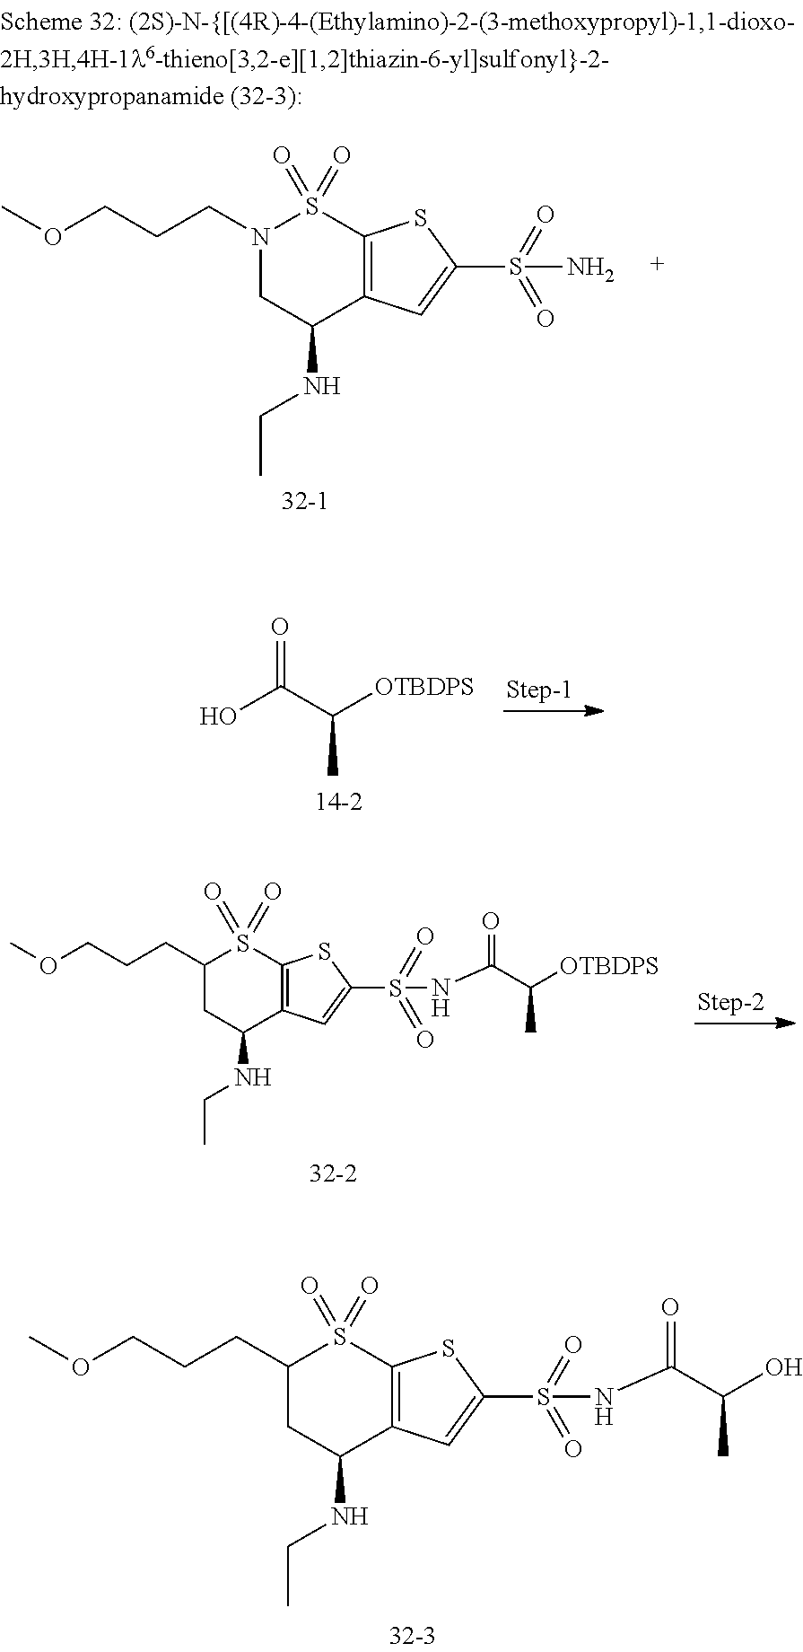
N1(CCCOC)CC(NCC)C2=C(S1(=O)=O)SC(S(=O)(=O)N)=C2.O=C(O)C(C)[OTBDPS].C1(CCCOC)CC(NCC)C2=C(S1(=O)=O)SC(S(=O)(=O)NC(C([OTBDPS])C)=O)=C2.C1(CCCOC)CC(NCC)C2=C(S1(=O)=O)SC(S(=O)(=O)NC(C(O)C)=O)=C2
